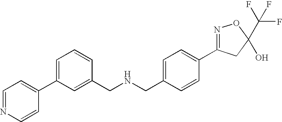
C1(CNCC2=CC(C3=CC=NC=C3)=CC=C2)=CC=C(C2=NOC(C(F)(F)F)(O)C2)C=C1
